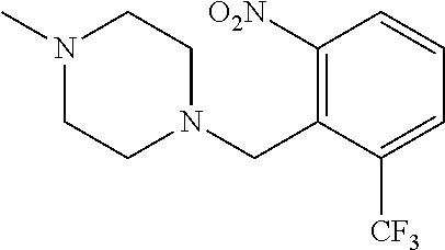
C1([O2N])=C(CN2CCN(C)CC2)C([CF3])=CC=C1
